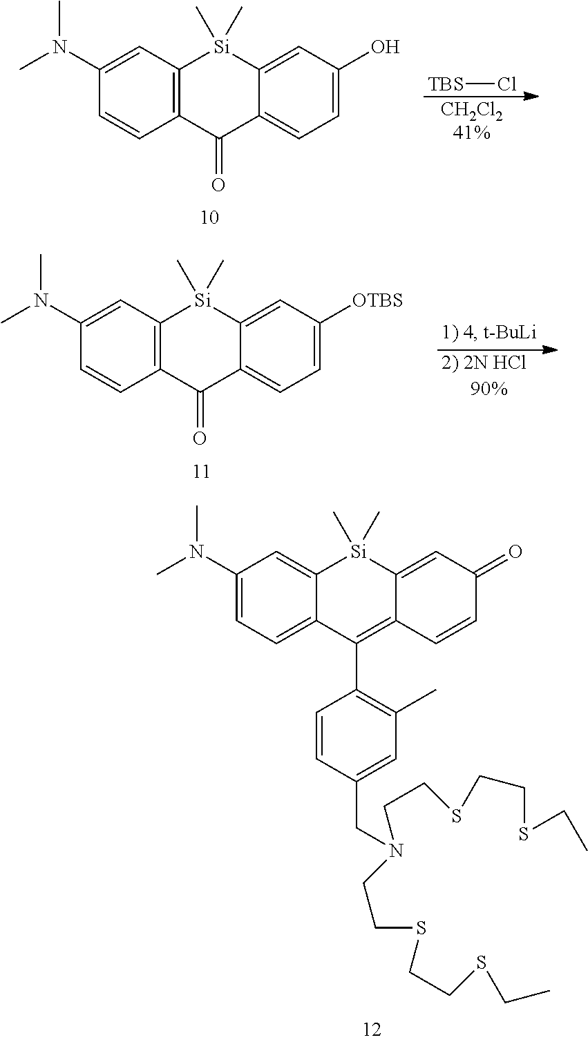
C12=CC(O)=CC=C1C(=O)C1=C([Si]2(C)C)C=C(N(C)C)C=C1.[CH2Cl241%].[TBS]Cl.C12=CC([OTBS])=CC=C1C(=O)C1=C([Si]2(C)C)C=C(N(C)C)C=C1.[2) 2N HCl].C(SCCSCC)CN(CCSCCSCC)CC1=CC(C)=C(C2=C3C(=CC(=O)C=C3)[Si](C)(C)C3=CC(N(C)C)=CC=C23)C=C1
